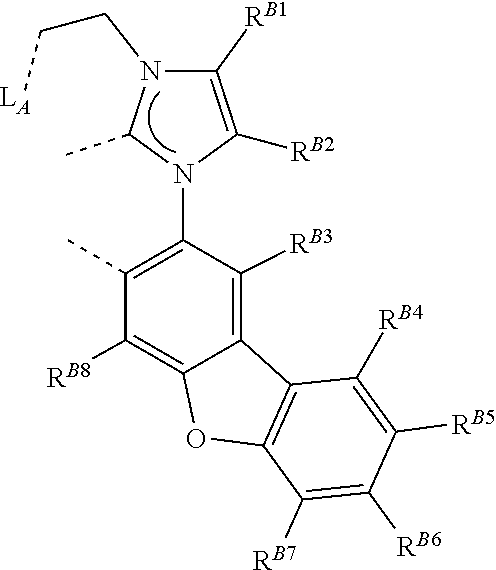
C(N1C(C)N(C2=C(C)C([RB8])=C3C(=C2[RB3])C2=C(O3)C([RB7])=C([RB6])C([RB5])=C2[RB4])C([RB2])=C1[RB1])C[LA]
